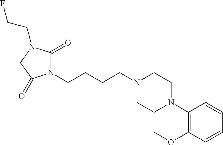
C(N1CCN(C2=C(OC)C=CC=C2)CC1)CCCN1C(=O)N(CCF)CC1=O
